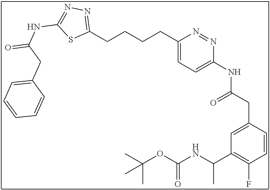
C1(CCCCC2=CC=C(NC(CC3=CC(C(NC(OC(C)(C)C)=O)C)=C(F)C=C3)=O)N=N2)=NN=C(NC(CC2=CC=CC=C2)=O)S1
